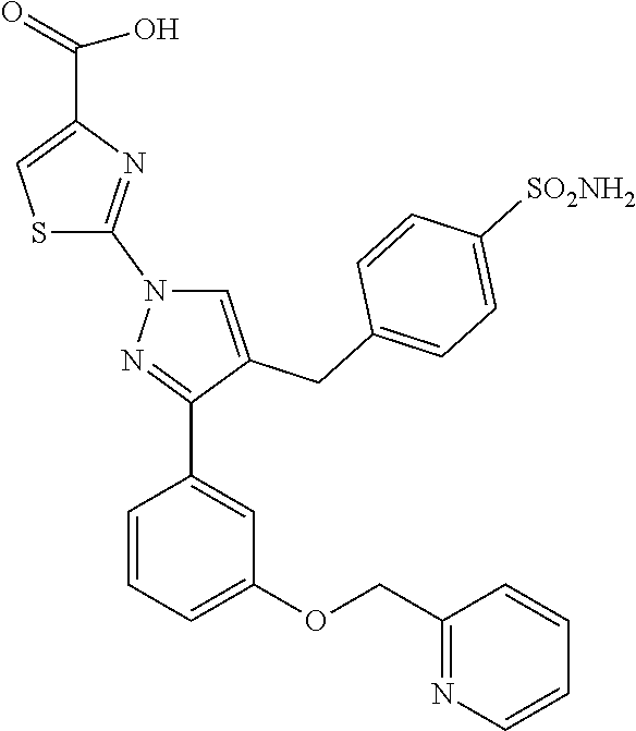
C1=CC=C(OCC2=NC=CC=C2)C=C1C1=NN(C2=NC(C(=O)O)=CS2)C=C1CC1=CC=C([SO2NH2])C=C1
